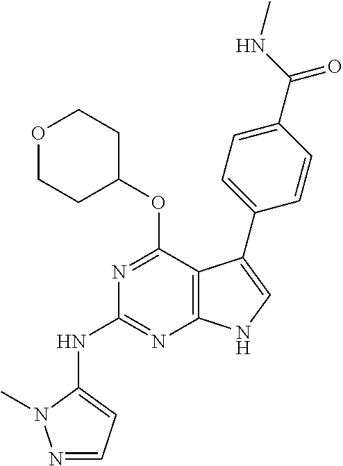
N1=C(OC2CCOCC2)C2=C(N=C1NC1=CC=NN1C)NC=C2C1=CC=C(C(NC)=O)C=C1
